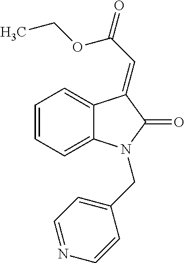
C1=CC=C2C(=C1)C(=CC(=O)OCC)C(=O)N2CC1=CC=NC=C1
